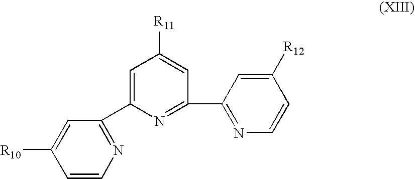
C1=C(C2=NC=CC([R10])=C2)N=C(C2=NC=CC([R12])=C2)C=C1[R11]
